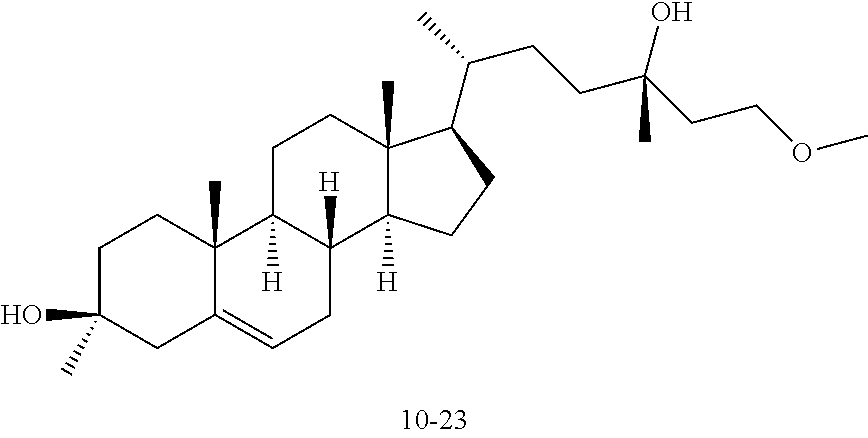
C1C(O)(C)CC2=CCC3([H])C([H])(C2(C)C1)CCC1(C)C3([H])CCC1C(CCC(CCOC)(O)C)C
